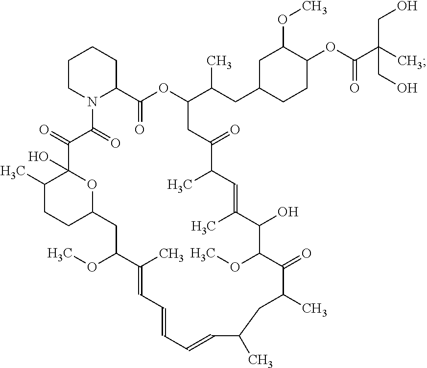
C1CN2C(CC1)C(=O)OC(C(CC1CCC(OC(C(C)(CO)CO)=O)C(OC)C1)C)CC(=O)C(C)C=C(C)C(O)C(OC)C(=O)C(C)CC(C)C=CC=CC=C(C)C(OC)CC1CCC(C)C(O)(C(=O)C2=O)O1
